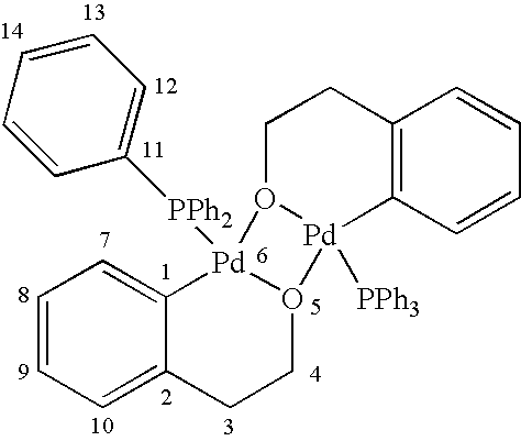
C12=C(C=CC=C1)[Pd]1([PPh3])O(CC2)[Pd]2([PPh2]C3=CC=CC=C3)O1CCC1=CC=CC=C21
